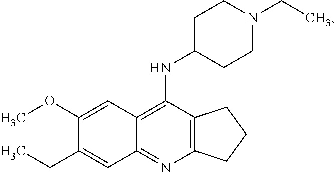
C12=C(N=C3C(=C1NC1CCN(CC)CC1)C=C(OC)C(CC)=C3)CCC2
